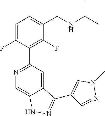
N1=C(C2=C(F)C(CNC(C)C)=CC=C2F)C=C2C(=C1)NN=C2C1=CN(C)N=C1
